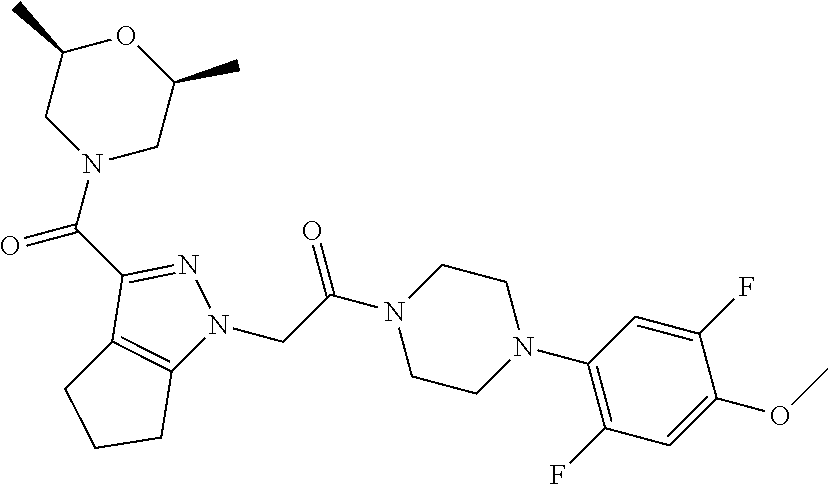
C1(C(N2CC(C)OC(C)C2)=O)=NN(CC(N2CCN(C3=C(F)C=C(OC)C(F)=C3)CC2)=O)C2=C1CCC2
